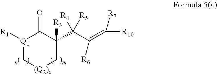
[Q1]1([R1])C(=O)C([R3])(C(C([R6])=C([R7])[R10])([R5])[R4])C[(Q2)x]C1
